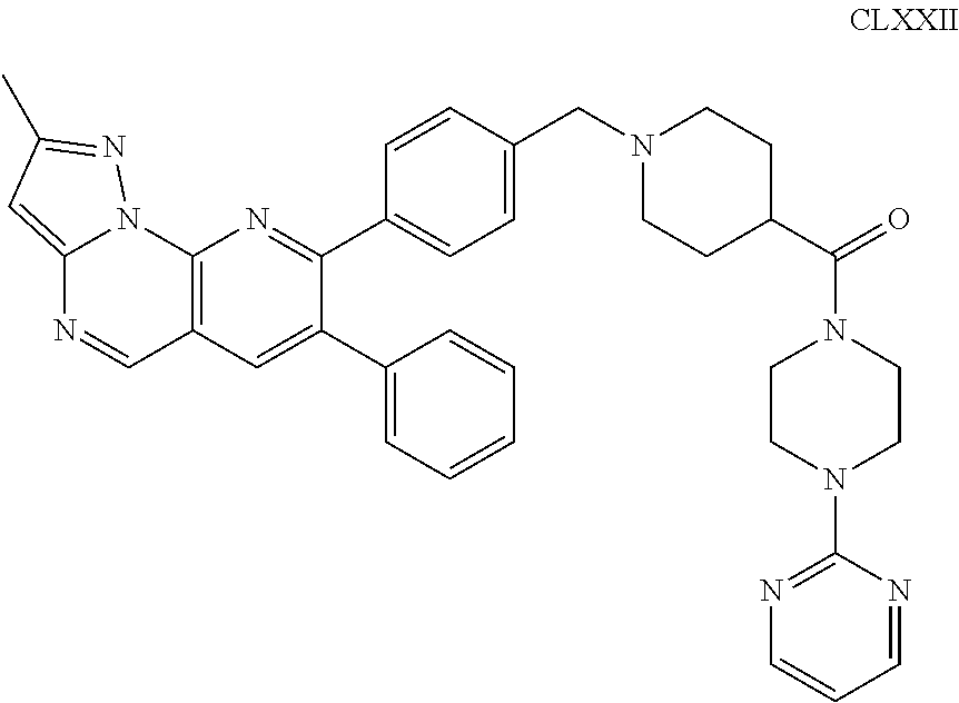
C12=CC(C)=NN1C1=C(C=N2)C=C(C2=CC=CC=C2)C(C2=CC=C(CN3CCC(C(=O)N4CCN(C5=NC=CC=N5)CC4)CC3)C=C2)=N1
